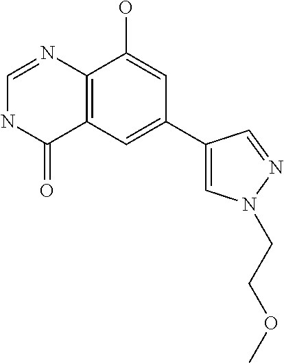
C12=C(C=C(C3=CN(CCOC)N=C3)C=C1O)C(=O)NC=N2
